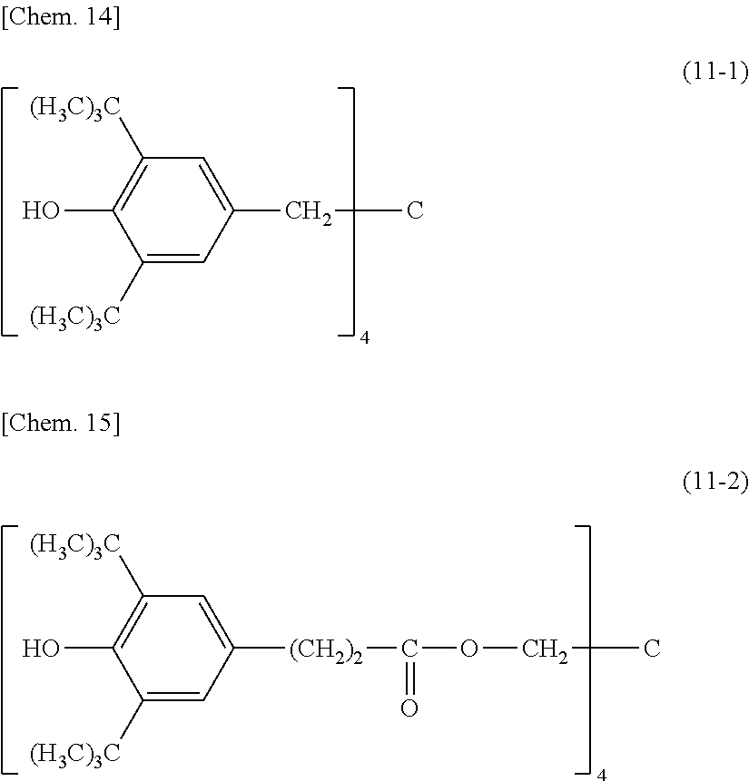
C1([(H3C)3C])=CC(CC)=CC([(H3C)3C])=C1O.C1([(H3C)3C])=CC([(CH2)2]C(OCC)=O)=CC([(H3C)3C])=C1O
